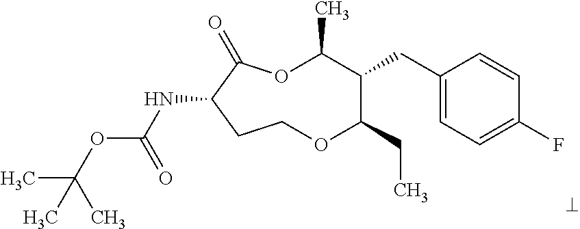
N(C1C(=O)OC(C)C(CC2=CC=C(F)C=C2)C(CC)OCC1)C(OC(C)(C)C)=O
